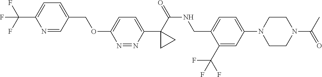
C1(C(=O)NCC2=CC=C(N3CCN(C(C)=O)CC3)C=C2C(F)(F)F)(C2=CC=C(OCC3=CC=C(C(F)(F)F)N=C3)N=N2)CC1
